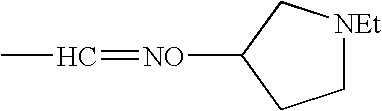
C1[NEt]CC([NO]=CC)C1
